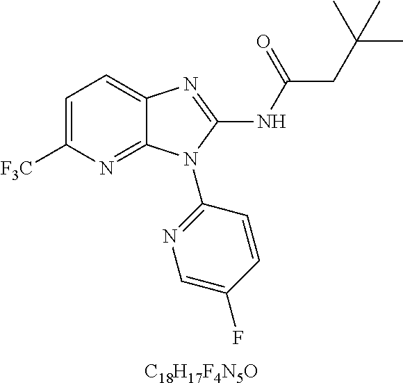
C1=C([F3C])N=C2C(=C1)N=C(NC(CC(C)(C)C)=O)N2C1=NC=C(F)C=C1.[C18H17F4N5O]
